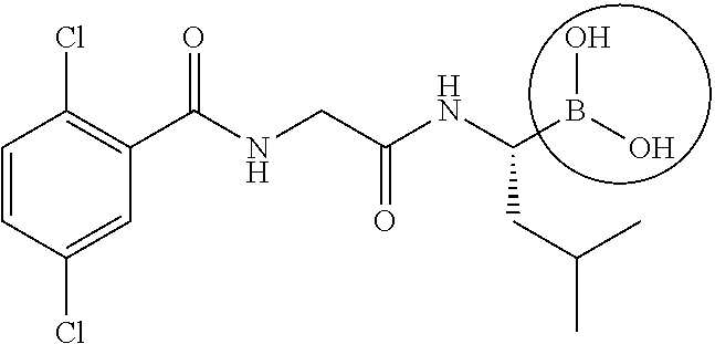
C1=CC(Cl)=CC(C(NCC(NC(CC(C)C)B(O)O)=O)=O)=C1Cl
